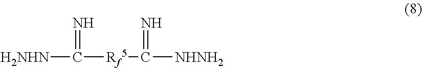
[H2NHN]C([Rf5]C([NHNH2])=N)=N
